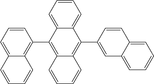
C1=CC=C2C(=C1C1=C3C(=C(C4=CC5=CC=CC=C5C=C4)C4=CC=CC=C14)C=CC=C3)C=CC=C2
